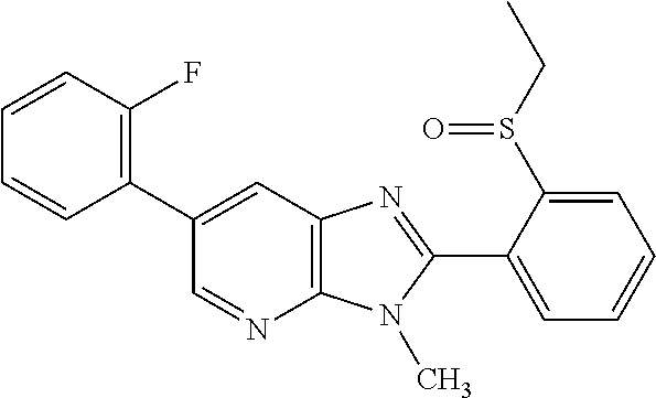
C12=C(N(C)C(C3=CC=CC=C3S(CC)=O)=N1)N=CC(C1=C(F)C=CC=C1)=C2
